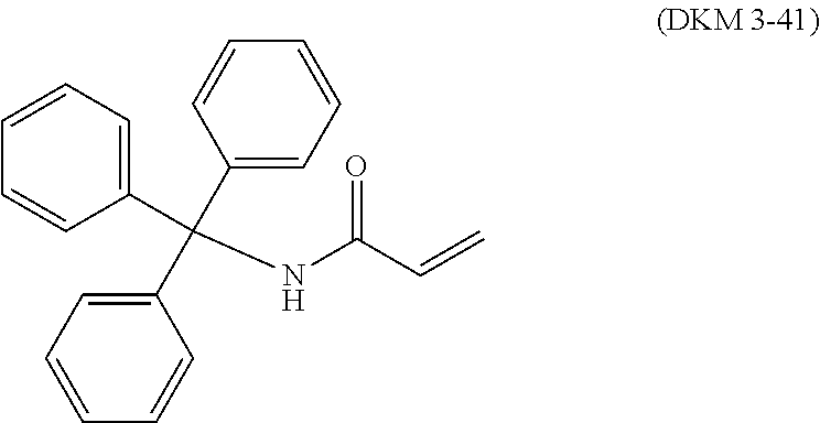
N(C(C=C)=O)C(C1=CC=CC=C1)(C1=CC=CC=C1)C1=CC=CC=C1
